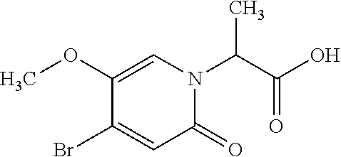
N1(C(C(O)=O)C)C(=O)C=C(Br)C(OC)=C1
